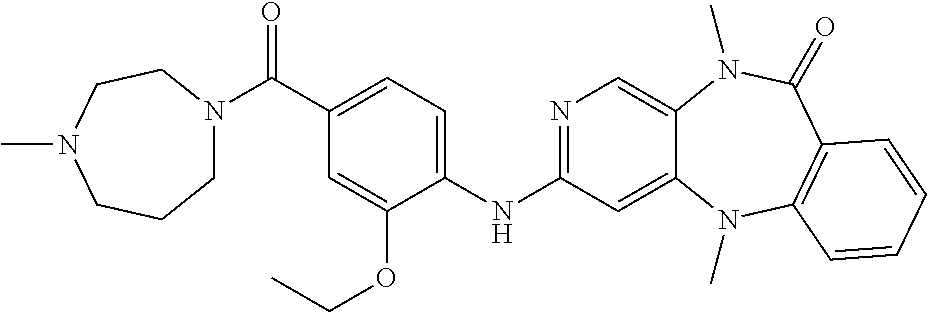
C(C1=CC=C(NC2=NC=C3C(=C2)N(C)C2=C(C(=O)N3C)C=CC=C2)C(OCC)=C1)(=O)N1CCCN(C)CC1
